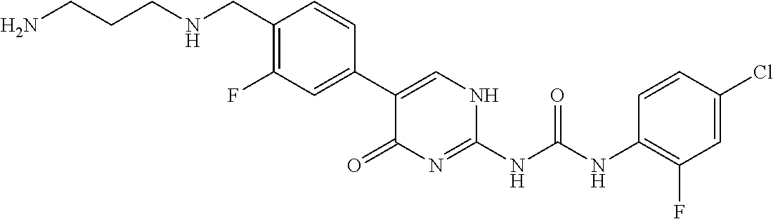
C1(C2=CC(F)=C(CNCCCN)C=C2)=CNC(NC(NC2=C(F)C=C(Cl)C=C2)=O)=NC1=O
